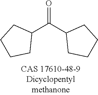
C1(C(C2CCCC2)=O)CCCC1
